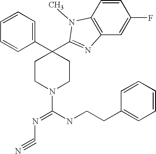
C(N1CCC(C2=CC=CC=C2)(C2=NC3=C(N2C)C=CC(F)=C3)CC1)(=NC#N)NCCC1=CC=CC=C1
